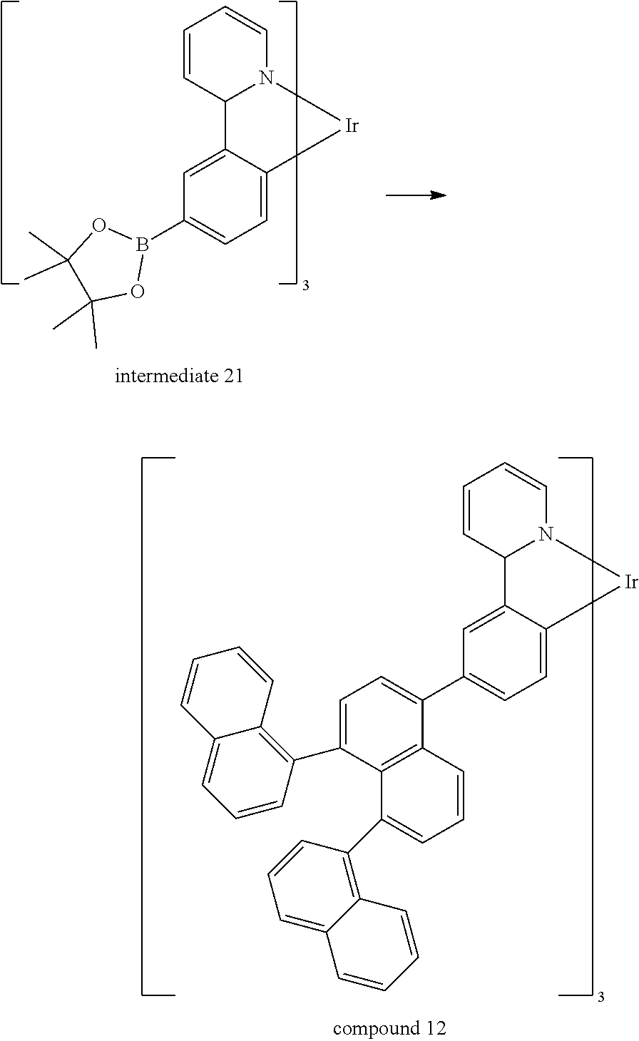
C1(C2=CC=C(C3=C4C(=CC=C3)C=CC=C4)C3=C2C=CC=C3C2=C3C(=CC=C2)C=CC=C3)=CC=C2C(=C1)C1N(C=CC=C1)[Ir]2.C1=C2C(=CC=C1B1OC(C)(C)C(C)(C)O1)[Ir]N1C2C=CC=C1
